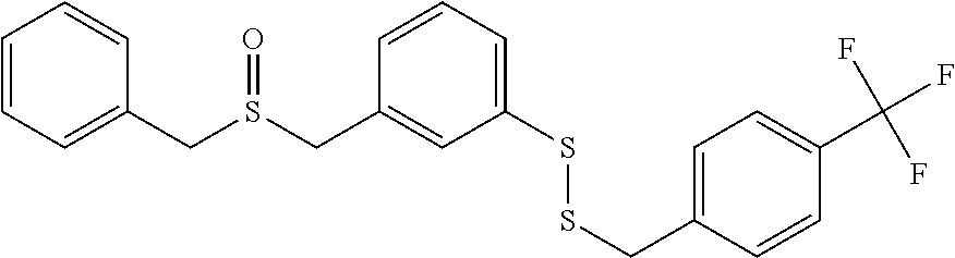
S(CC1=CC(SSCC2=CC=C(C(F)(F)F)C=C2)=CC=C1)(CC1=CC=CC=C1)=O
